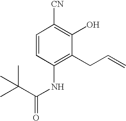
C1=CC(NC(C(C)(C)C)=O)=C(CC=C)C(O)=C1[CN]
